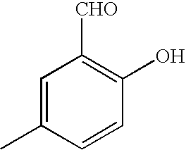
C1=C(C)C=CC(O)=C1[CHO]
